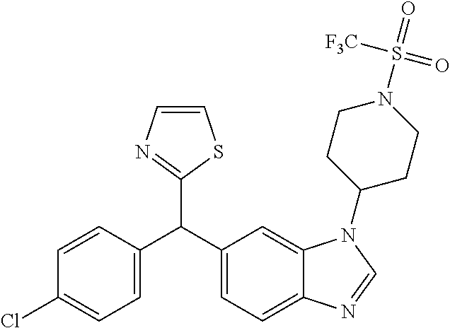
C1=CN=C(C(C2=CC=C(Cl)C=C2)C2=CC=C3C(=C2)N(C2CCN(S(=O)(=O)[F3C])CC2)C=N3)S1
